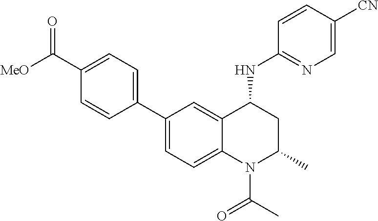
C1(C2=CC=C(C([MeO])=O)C=C2)=CC=C2C(=C1)C(NC1=NC=C([CN])C=C1)CC(C)N2C(C)=O
